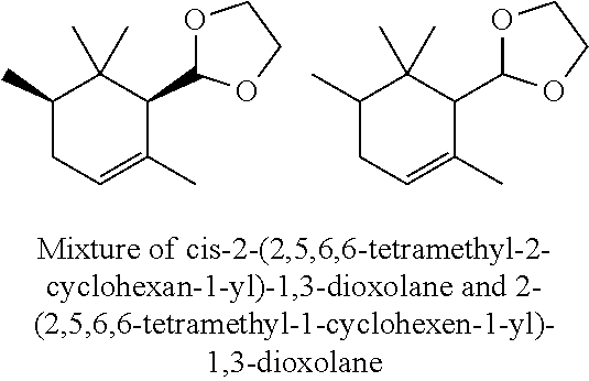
C1(C)CC=C(C)C(C2OCCO2)C1(C)C.C1(C)CC=C(C)C(C2OCCO2)C1(C)C
